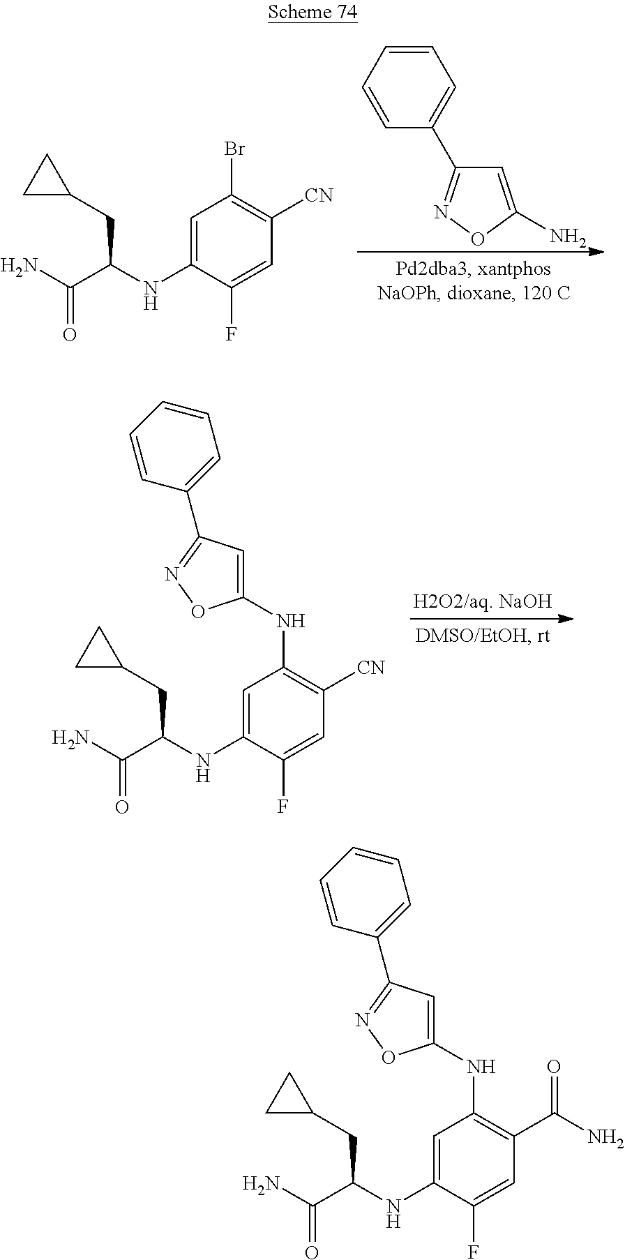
C1=C(NC(C(N)=O)CC2CC2)C(F)=CC([CN])=C1Br.C1=CC=CC(C2=NOC(N)=C2)=C1.C1=C(NC(C(N)=O)CC2CC2)C(F)=CC([CN])=C1NC1=CC(C2=CC=CC=C2)=NO1.C1=C(NC(C(N)=O)CC2CC2)C(F)=CC(C(N)=O)=C1NC1=CC(C2=CC=CC=C2)=NO1
